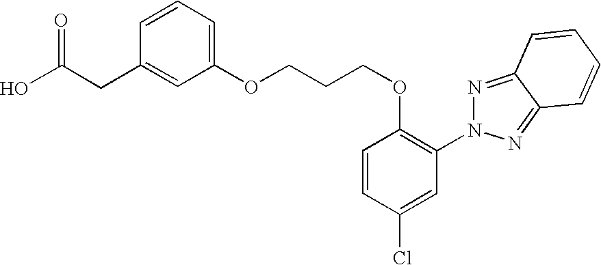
C1=CC=C(OCCCOC2=C(N3N=C4C(=N3)C=CC=C4)C=C(Cl)C=C2)C=C1CC(O)=O
